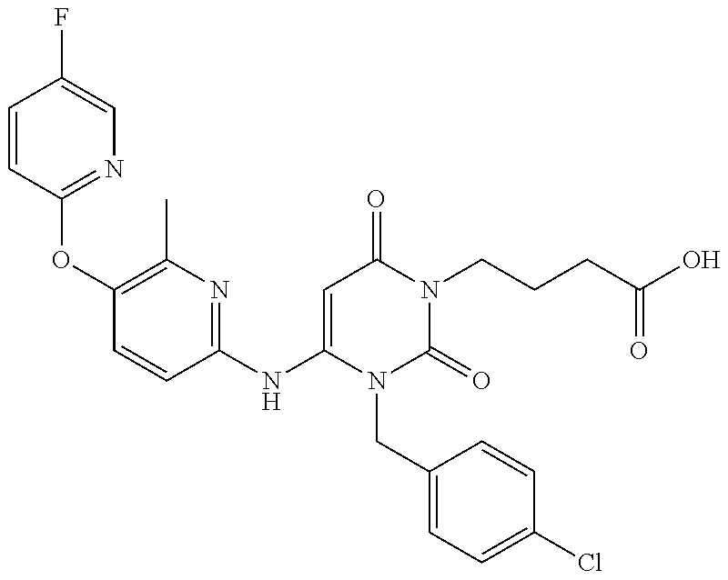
C1=CC(OC2=C(C)N=C(NC3=CC(=O)N(CCCC(O)=O)C(=O)N3CC3=CC=C(Cl)C=C3)C=C2)=NC=C1F
